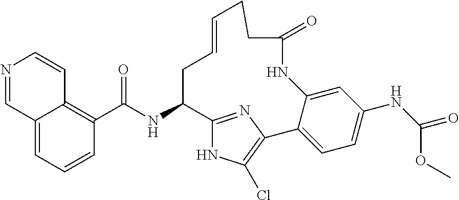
C1(C(NC2C3=NC(=C(Cl)N3)C3=CC=C(NC(=O)OC)C=C3NC(=O)CCC=CC2)=O)=C2C(=CC=C1)C=NC=C2
